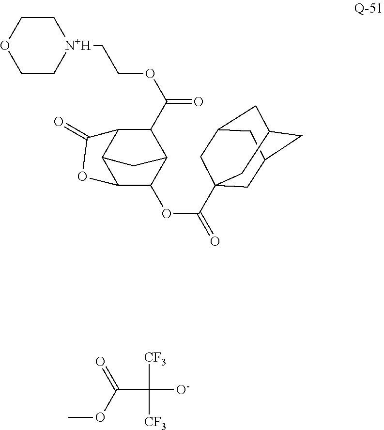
C(C([CF3])([CF3])[O-])(OC)=O.[N+H]1(CCOC(=O)C2C3C4C(C(OC(=O)C56CC7CC(CC(C5)C7)C6)C2C4)OC3=O)CCOCC1
